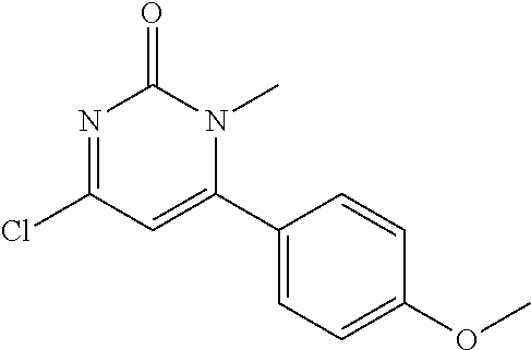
N1=C(Cl)C=C(C2=CC=C(OC)C=C2)N(C)C1=O
